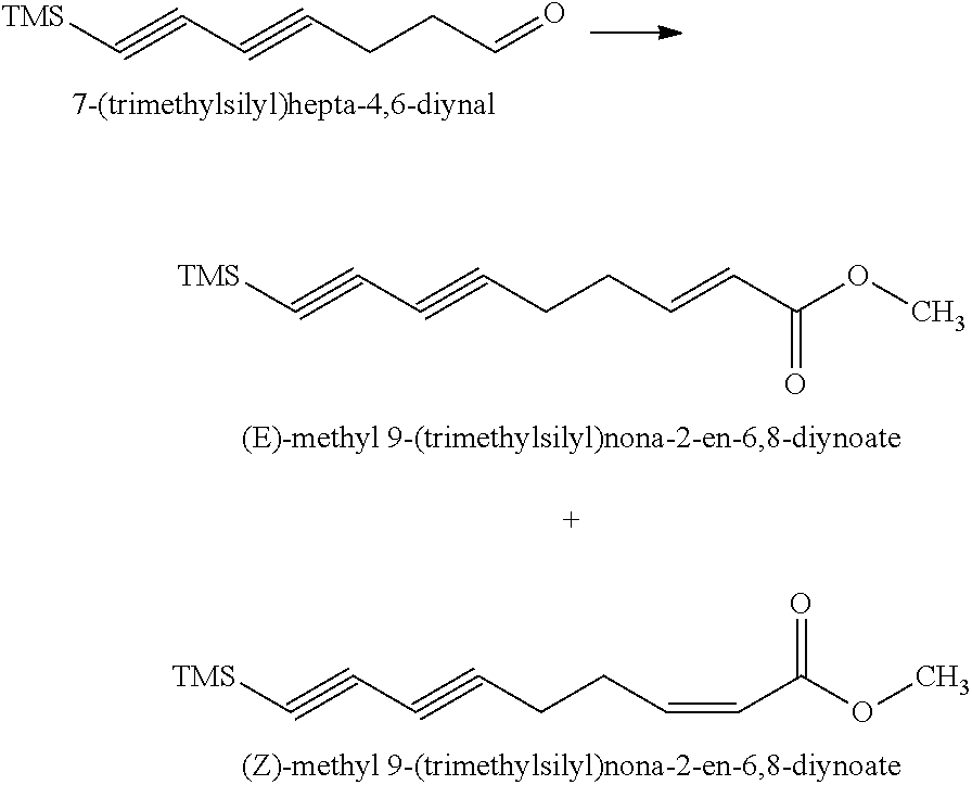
[TMS]C#CC#CCCC=O.[TMS]C#CC#CCCC=CC(OC)=O.[TMS]C#CC#CCCC=CC(OC)=O
